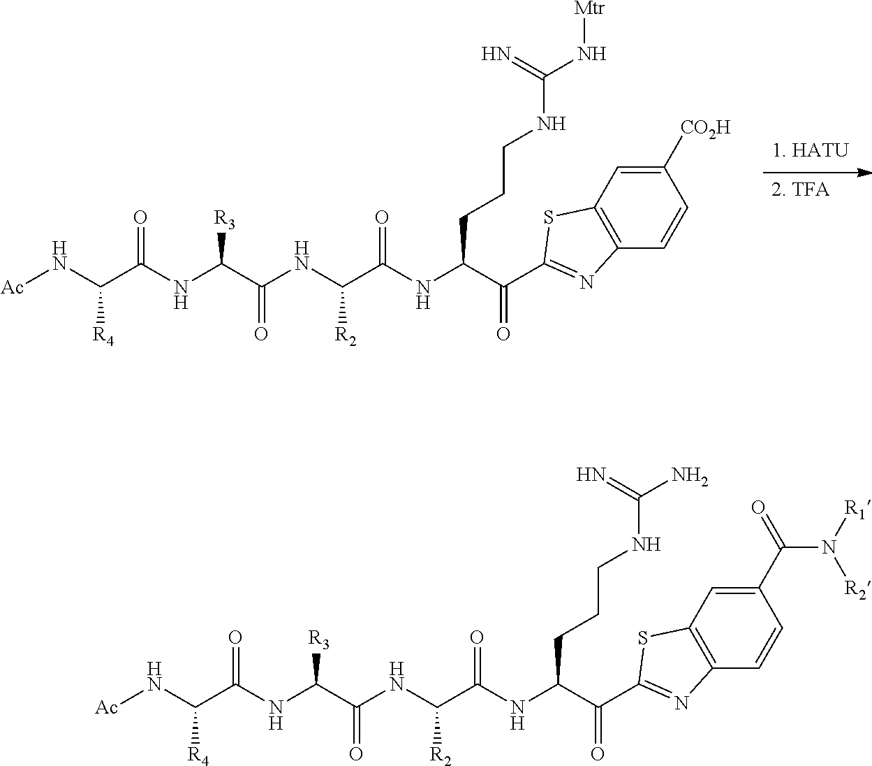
[2. TFA].[Ac]NC(C(NC(C(NC(C(NC(C(=O)C1=NC2=C(C=C([CO2H])C=C2)S1)CCCNC(=N)N[Mtr])=O)[R2])=O)[R3])=O)[R4].[Ac]NC(C(NC(C(NC(C(NC(C(=O)C1=NC2=C(C=C(C(N([R1])[R2])=O)C=C2)S1)CCCNC(=N)N)=O)[R2])=O)[R3])=O)[R4]
